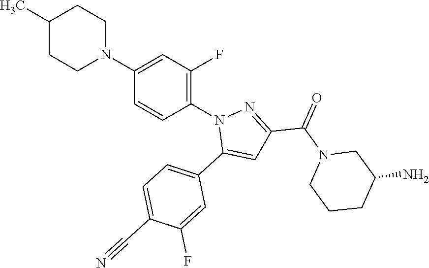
C1=C(C#N)C(F)=CC(C2=CC(C(=O)N3CCCC(N)C3)=NN2C2=C(F)C=C(N3CCC(C)CC3)C=C2)=C1
